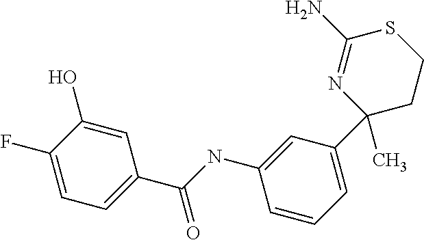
FC1=CC=C(C(NC2=CC(C3(C)CCSC(N)=N3)=CC=C2)=O)C=C1O
